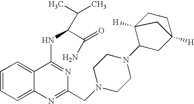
C1=CC=C2C(=C1)C(NC(C(=O)N)C(C)C)=NC(CN1CCN(C3CC4([H])CCC3([H])C4)CC1)=N2
